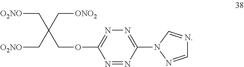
N1=C(OCC(C[O2NO])(C[ONO2])C[O2NO])N=NC(N2N=CN=C2)=N1
